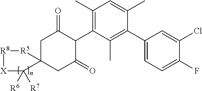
C1C2(CC(=O)C(C3=C(C)C=C(C)C(C4=CC=C(F)C(Cl)=C4)=C3C)C1=O)[R5][R8][X]C2([R7])[R6]
